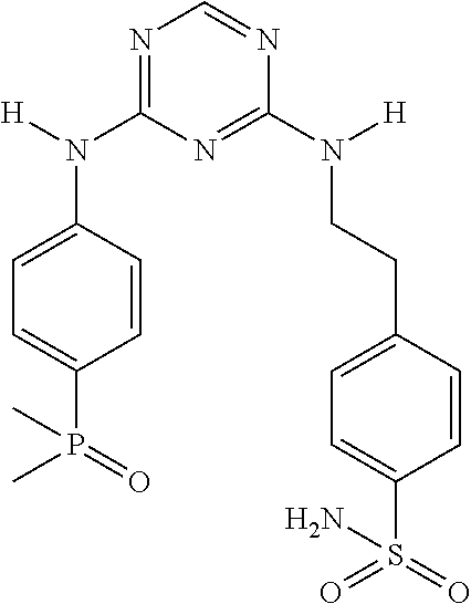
C1=CC(N([H])C2=NC=NC(N([H])CCC3=CC=C(S(=O)(=O)N)C=C3)=N2)=CC=C1P(=O)(C)C
